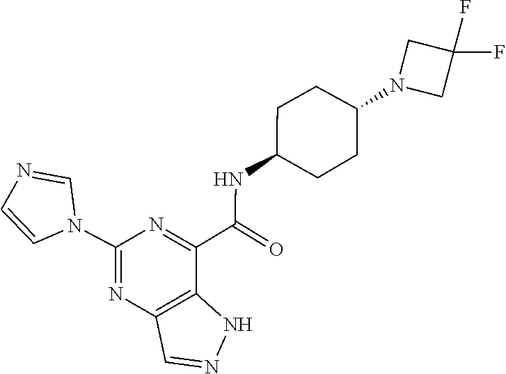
C(NC1CCC(N2CC(F)(F)C2)CC1)(=O)C1=NC(N2C=NC=C2)=NC2=C1NN=C2
